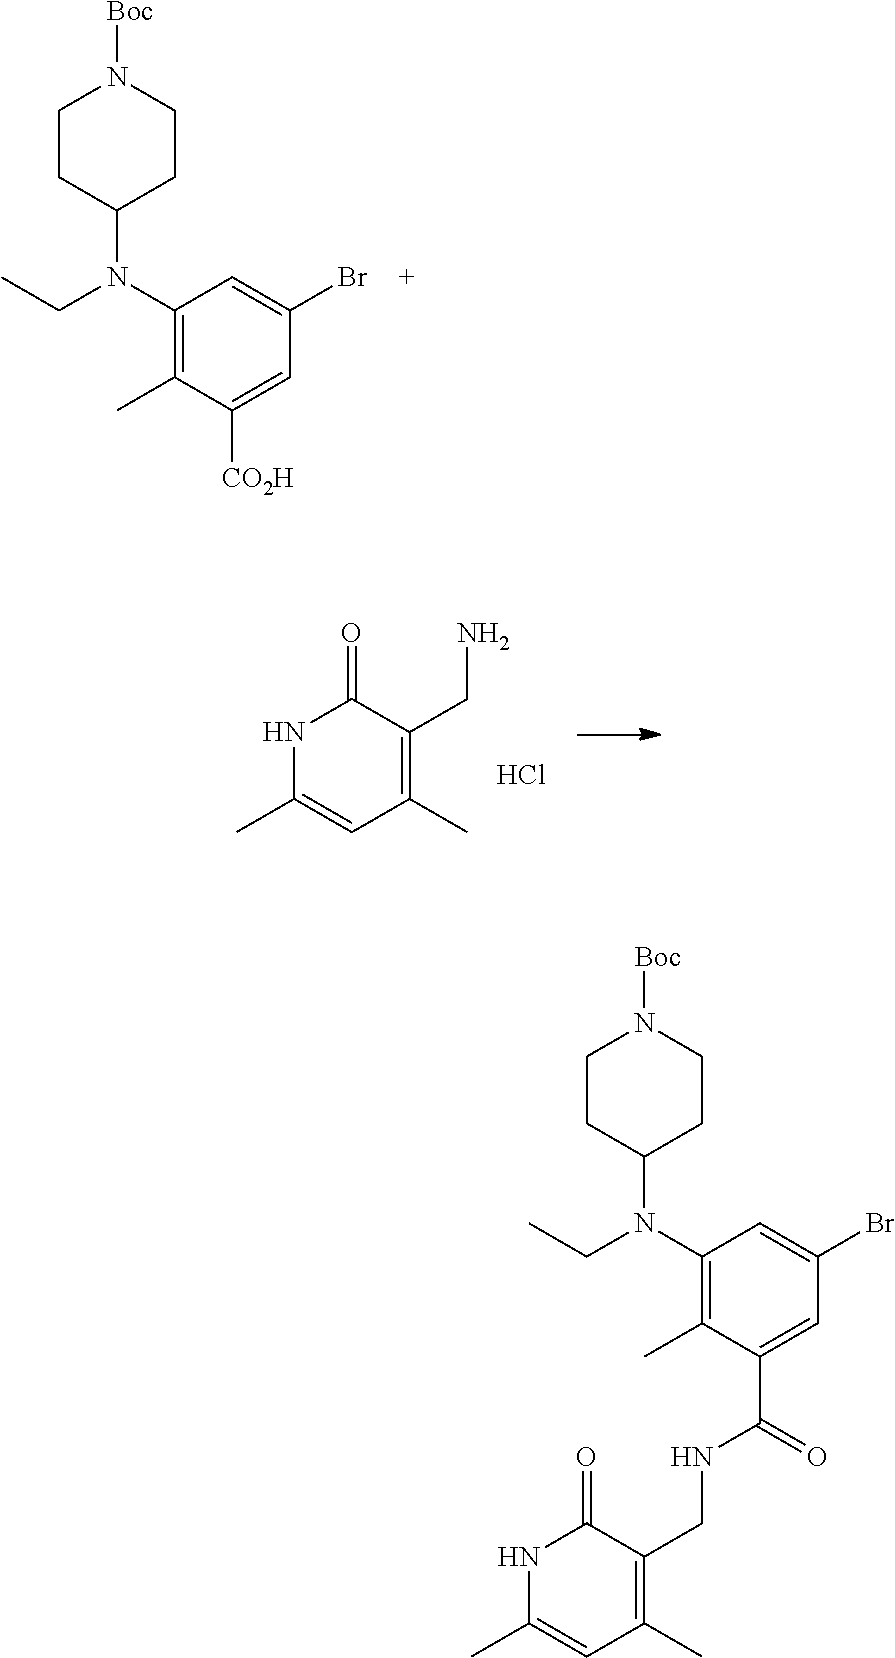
N1([Boc])CCC(N(CC)C2=C(C)C([CO2H])=CC(Br)=C2)CC1.CC1=C(CN)C(=O)NC(C)=C1.Cl.N1([Boc])CCC(N(C2=C(C)C(C(NCC3=C(C)C=C(C)NC3=O)=O)=CC(Br)=C2)CC)CC1
